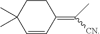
C1=CC(=C([CN])C)CCC1(C)C
